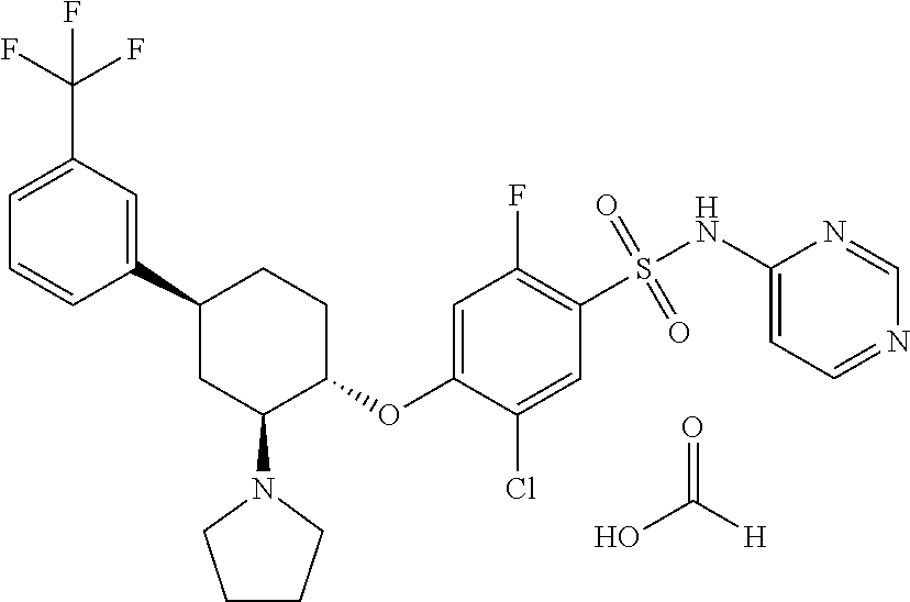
C1(C2CC(N3CCCC3)C(OC3=CC(F)=C(S(NC4=CC=NC=N4)(=O)=O)C=C3Cl)CC2)=CC(C(F)(F)F)=CC=C1.O=C([H])O
